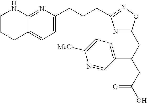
C1CCC2=CC=C(CCCC3=NOC(CC(C4=CC=C([MeO])N=C4)CC(=O)O)=N3)N=C2N1
